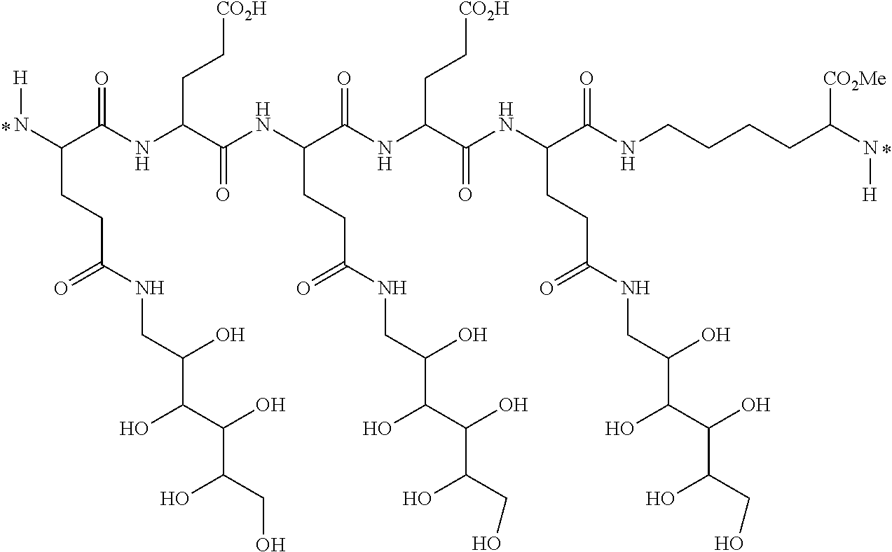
[H]NC(C(NC(CC[CO2H])C(NC(C(=O)NC(C(NC(C(=O)NCCCCC(N[H])[CO2Me])CCC(=O)NCC(O)C(O)C(O)C(O)CO)=O)CC[CO2H])CCC(=O)NCC(O)C(O)C(O)C(O)CO)=O)=O)CCC(=O)NCC(O)C(O)C(C(O)CO)O
